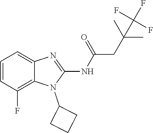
C1=CC(F)=C2C(=C1)N=C(NC(=O)CC(C)(C)C(F)(F)F)N2C1CCC1
